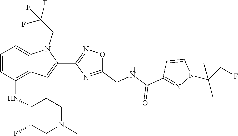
C1=CC(C(=O)NCC2=NC(C3=CC4=C(NC5C(F)CN(C)CC5)C=CC=C4N3CC(F)(F)F)=NO2)=NN1C(C)(CF)C
